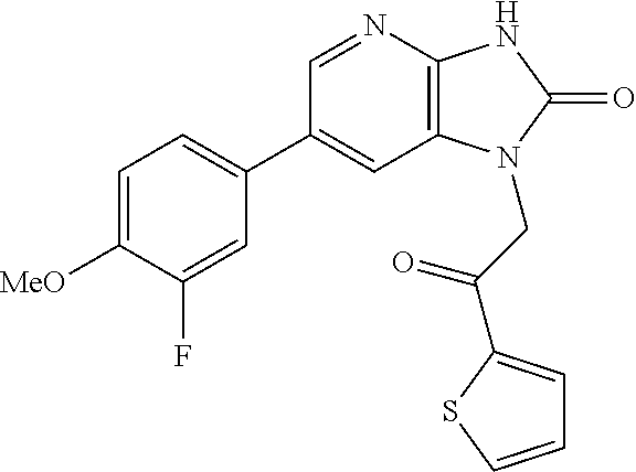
C1(C2=CC=C([MeO])C(F)=C2)=CC2=C(N=C1)NC(=O)N2CC(=O)C1=CC=CS1
